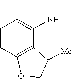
C1=CC2=C(C(NC)=C1)C([Me])CO2
